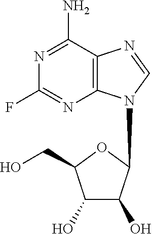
C12=C(C(N)=NC(F)=N1)N=CN2C1C(O)C(O)C(CO)O1
